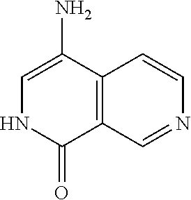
C1=C(N)C2=C(C(=O)N1)C=NC=C2
